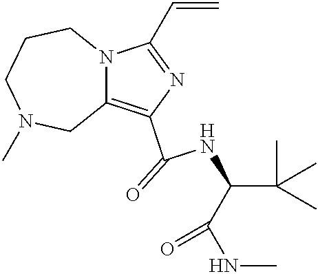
C1(C(=O)NC(C(NC)=O)C(C)(C)C)=C2N(C(C=C)=N1)CCCN(C)C2
